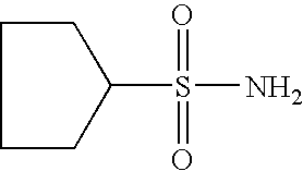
C1CC(S(=O)(=O)N)CC1
